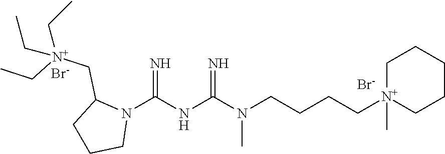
N1(C(NC(N(CCCC[N+]2(C)CCCCC2)C)=N)=N)C(C[N+](CC)(CC)CC)CCC1.[Br-].[Br-]
